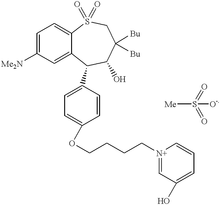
C1=C([Me2N])C=C2C(=C1)S(=O)(=O)CC([Bu])([Bu])C(O)C2C1=CC=C(OCCCC[N+]2=CC(O)=CC=C2)C=C1.[Me]S([O-])(=O)=O
